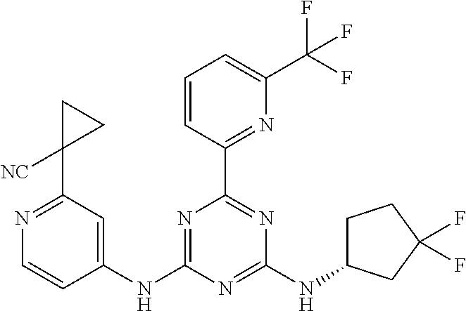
N1=C(C2([NC])CC2)C=C(NC2=NC(C3=NC(C(F)(F)F)=CC=C3)=NC(NC3CCC(F)(F)C3)=N2)C=C1
